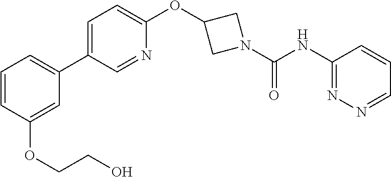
C1=CC(OCCO)=CC(C2=CC=C(OC3CN(C(NC4=NN=CC=C4)=O)C3)N=C2)=C1
